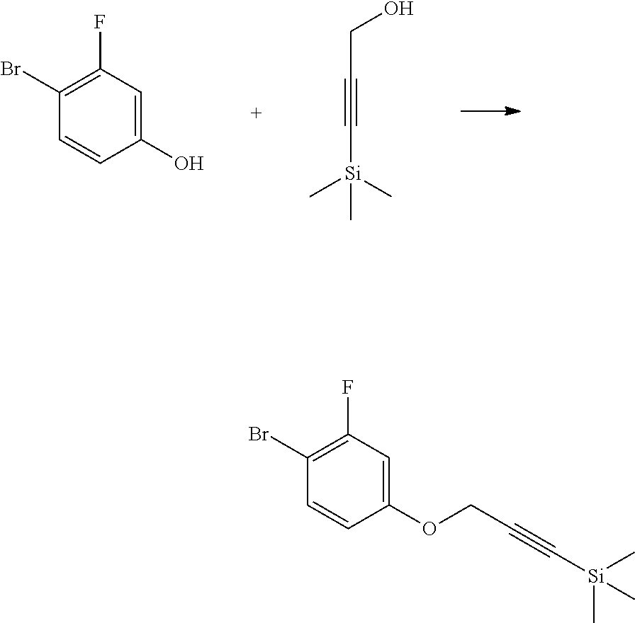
C1(Br)=C(F)C=C(O)C=C1.C([Si](C)(C)C)#CCO.C1(Br)=C(F)C=C(OCC#C[Si](C)(C)C)C=C1
